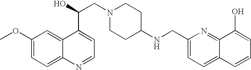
C1(OC)=CC=C2C(=C1)C(C(O)CN1CCC(NCC3=CC=C4C(=N3)C(O)=CC=C4)CC1)=CC=N2
